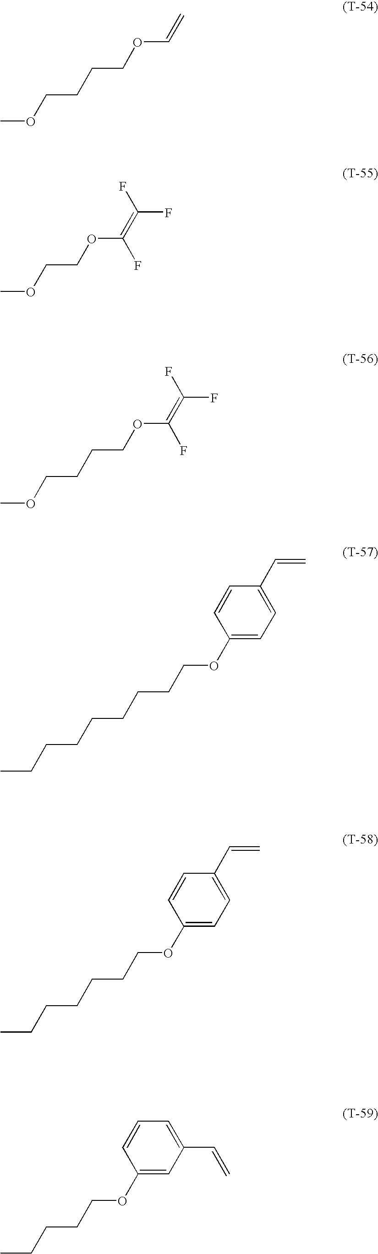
C1=C(OCCCCCCCCC)C=CC(C=C)=C1.C=COCCCCOC.C(=C(OCCOC)F)(F)F.C(=C(OCCCCOC)F)(F)F.C1=C(OCCCCCCC)C=CC(C=C)=C1.C1=C(OCCCCC)C=CC=C1C=C
